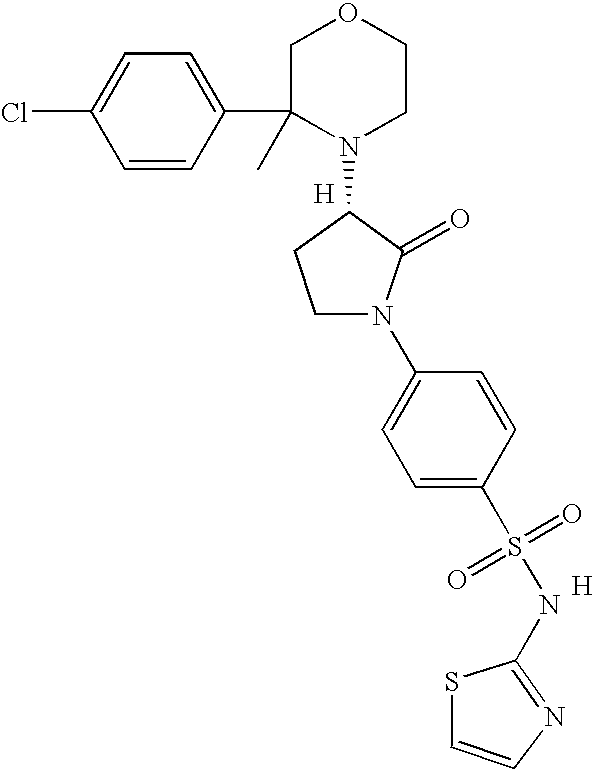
C1(Cl)=CC=C(C2(C)N(C3CCN(C4=CC=C(S(=O)(=O)NC5=NC=CS5)C=C4)C3=O)CCOC2)C=C1.[H].[H]
